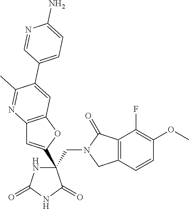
C(C1(C2=CC3=C(O2)C=C(C2=CC=C(N)N=C2)C(C)=N3)NC(=O)NC1=O)N1CC2=C(C1=O)C(F)=C(OC)C=C2
